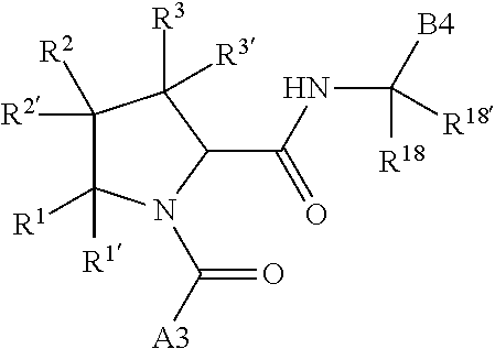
C1([R2])([R2])C([R1])([R1])N(C([A3])=O)C(C(NC([B4])([R18])[R18])=O)C1([R3])[R3]
